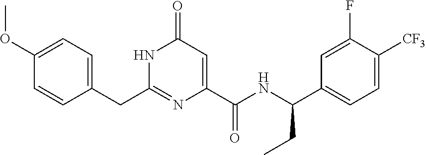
C(C1=CC=C(OC)C=C1)C1=NC(C(NC(C2=CC=C([CF3])C(F)=C2)CC)=O)=CC(=O)N1
